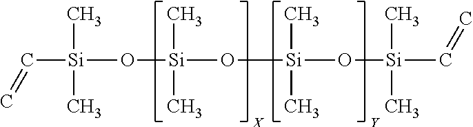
C([Si](C)(C)O[Si](C)(C)O[Si](C)(C)O[Si](C)(C)C=C)=C
